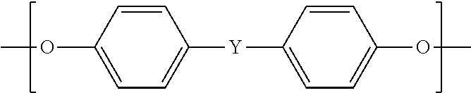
C1=CC(OC)=CC=C1[Y]C1=CC=C(OC)C=C1
